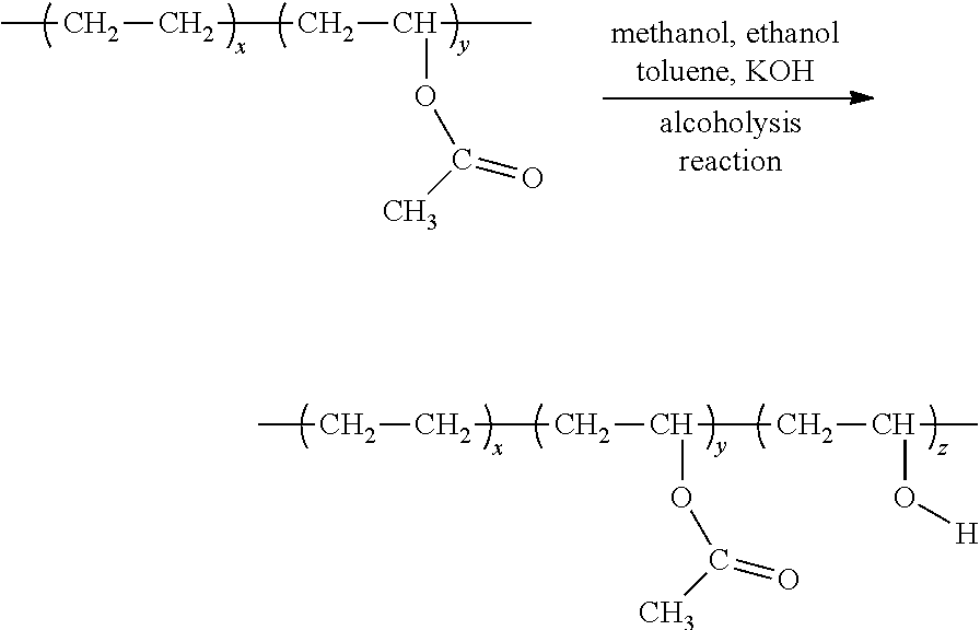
CCCCC(C)OC(C)=O.CCCCC(CC(O[H])C)OC(C)=O
